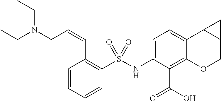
C1=CC=CC(S(NC2=CC=C3C(=C2C(=O)O)OCC2C3C2)(=O)=O)=C1C=CCN(CC)CC
